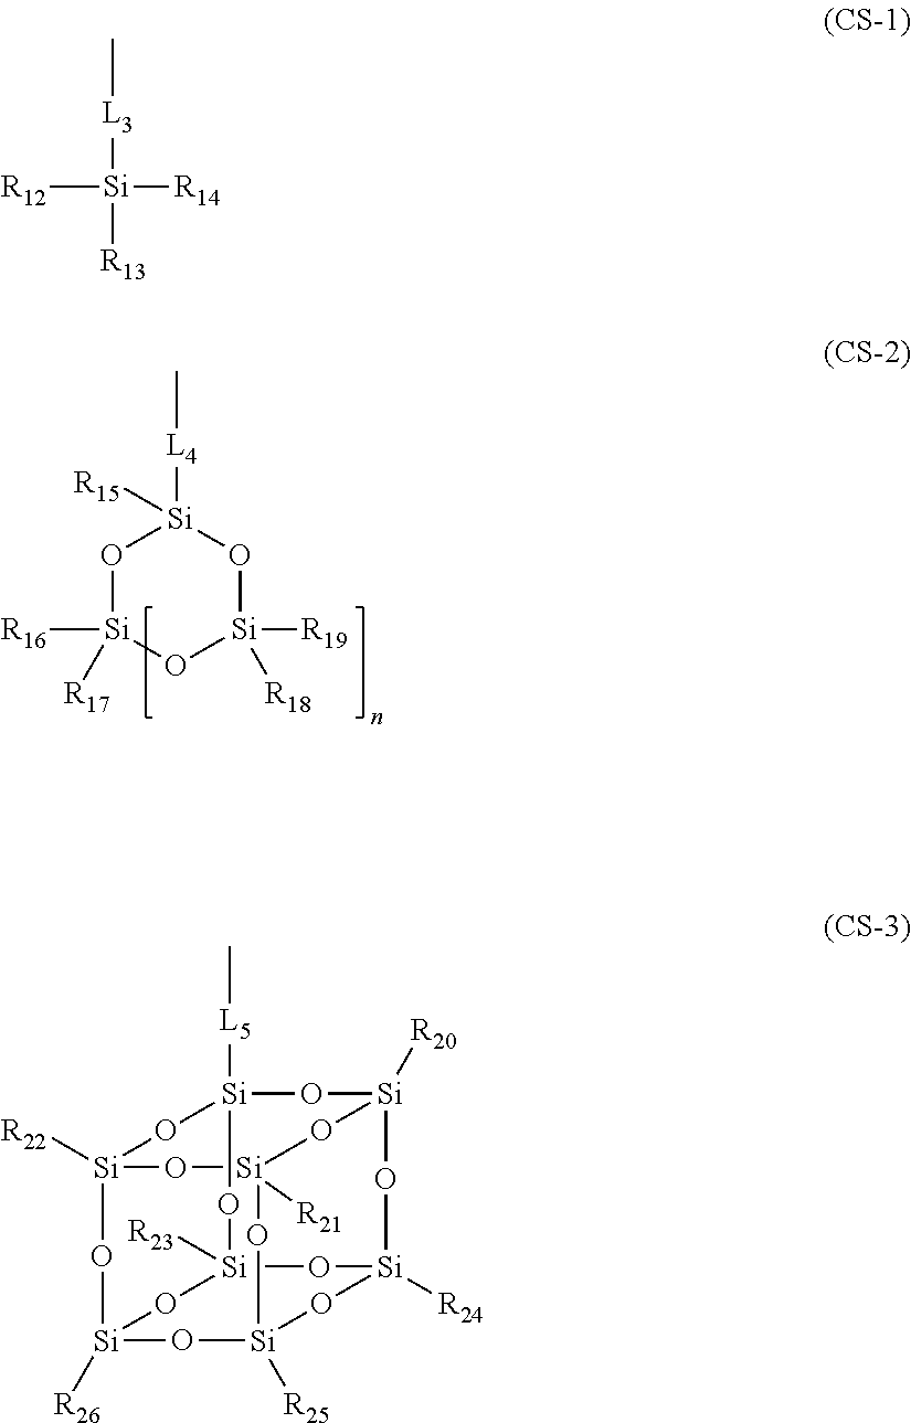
O1[Si]([R16])([R17])O[Si]([R19])([R18])O[Si]1([L4]C)[R15].C[L3][Si]([R13])([R12])[R14].[Si]12([R22])O[Si]3([R26])O[Si]4([R25])O[Si]5([R24])O[Si]([R20])(O[Si]([L5]C)(O1)O[Si]([R23])(O3)O5)O[Si]([R21])(O2)O4
